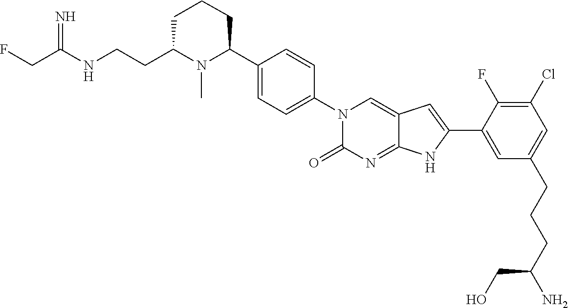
C(C(NCCC1N(C)C(C2=CC=C(N3C(=O)N=C4C(=C3)C=C(C3=CC(CCCC(N)CO)=CC(Cl)=C3F)N4)C=C2)CCC1)=N)F
